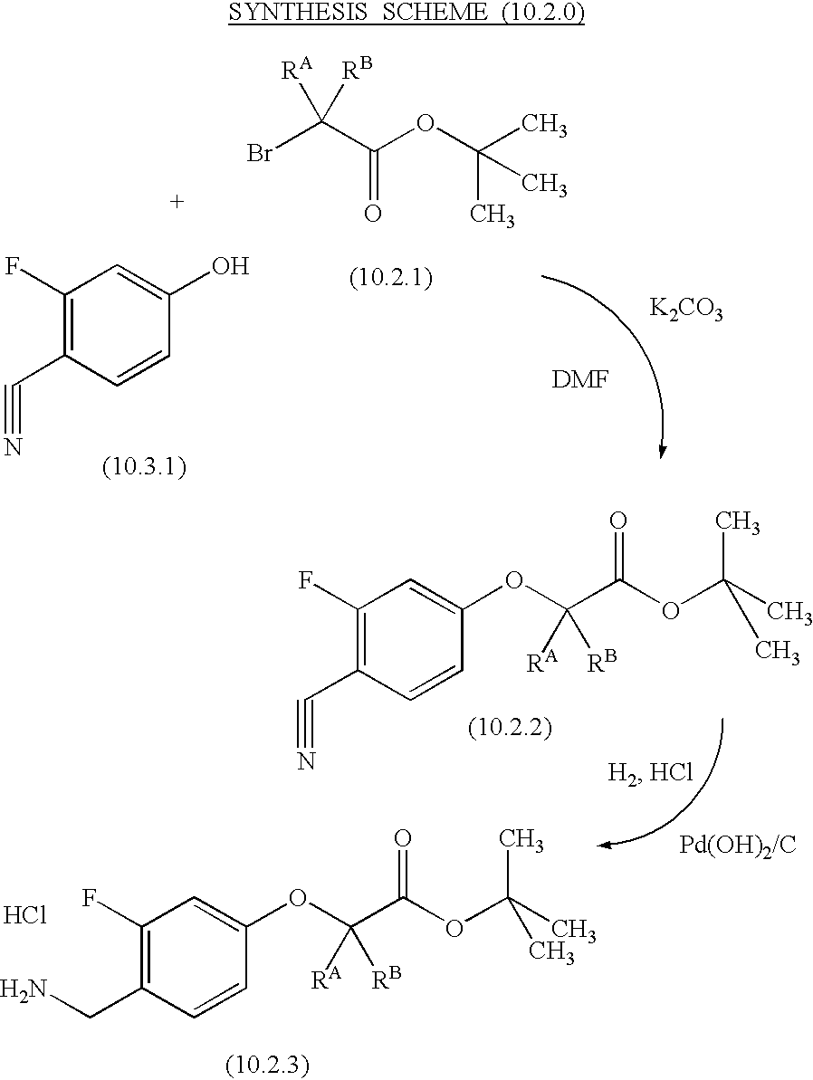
BrC(C(OC(C)(C)C)=O)([RA])[RB].C1(F)=C(C#N)C=CC(O)=C1.[K2CO3].[DMF].C1(F)=C(C#N)C=CC(OC(C(OC(C)(C)C)=O)([RA])[RB])=C1.C1(F)=C(CN)C=CC(OC(C(OC(C)(C)C)=O)([RA])[RB])=C1.Cl
